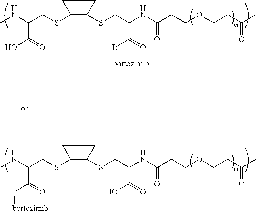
C1C(SCC(NC)C(=O)O)C(SCC(NC(=O)CCOCCC(C)=O)C(=O)[L][bortezimib])C1.C1C(SCC(NC)C(=O)[L][bortezimib])C(SCC(NC(=O)CCOCCC(C)=O)C(=O)O)C1
